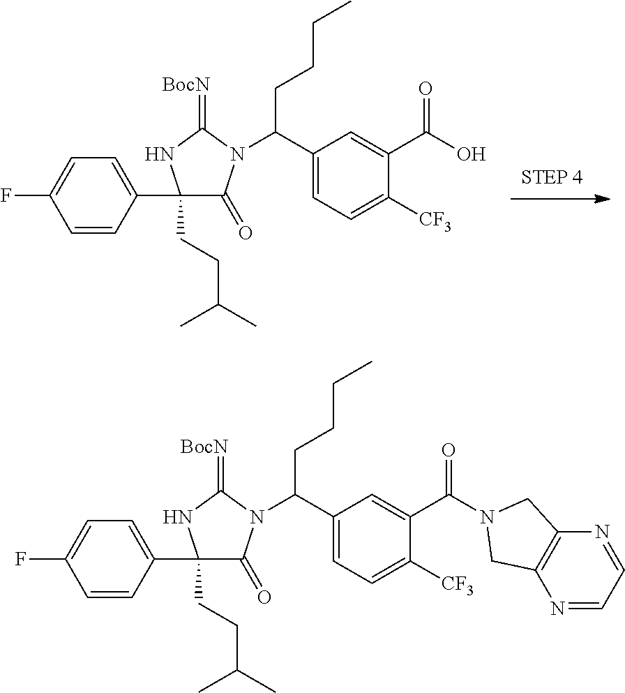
C1=CC(C2(CCC(C)C)C(=O)N(C(C3=CC=C([CF3])C(C(=O)O)=C3)CCCC)C(=[BocN])N2)=CC=C1F.C1=CC(C2(CCC(C)C)C(=O)N(C(C3=CC=C([CF3])C(C(=O)N4CC5=C(N=CC=N5)C4)=C3)CCCC)C(=[BocN])N2)=CC=C1F
